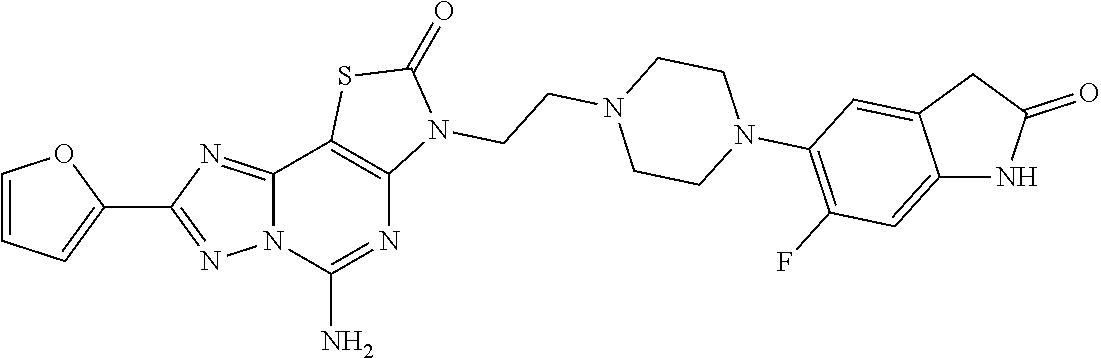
C1=CC=C(C2=NN3C(=N2)C2=C(N=C3N)N(CCN3CCN(C4=C(F)C=C5C(=C4)CC(=O)N5)CC3)C(=O)S2)O1
